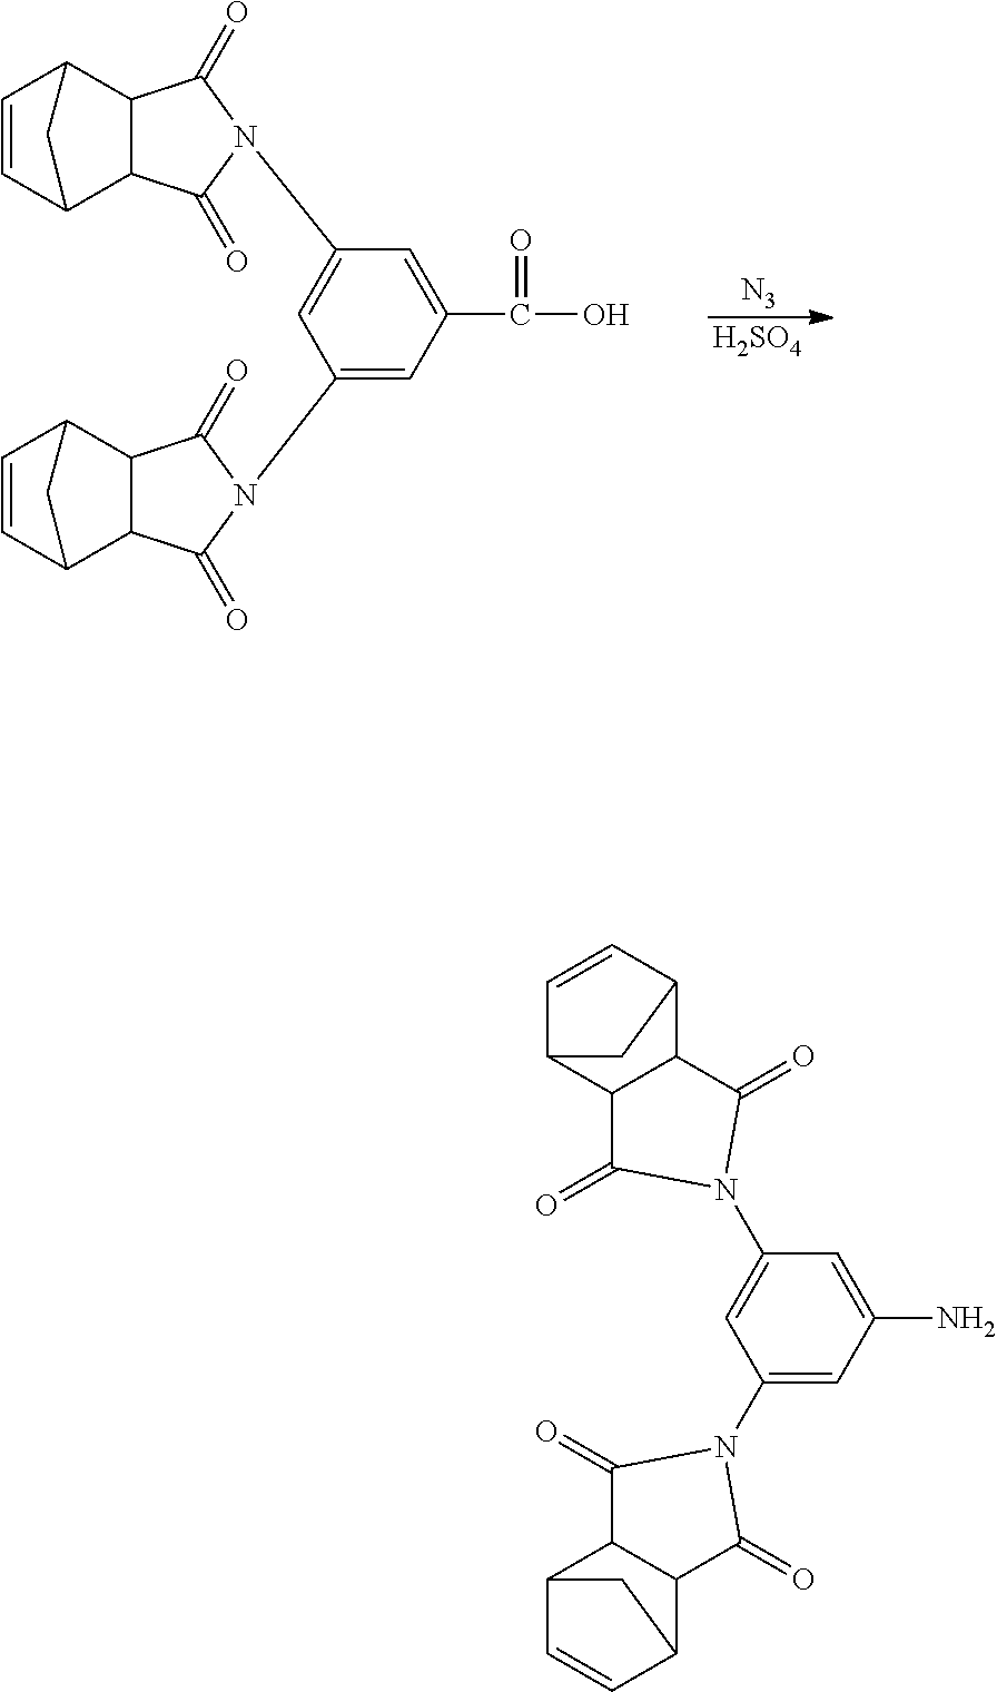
C1=CC2C3C(C1C2)C(=O)N(C1=CC(N2C(=O)C4C5C=CC(C4C2=O)C5)=CC(C(O)=O)=C1)C3=O.[N3].[H2SO4].C1(N2C(=O)C3C4C=CC(C3C2=O)C4)=CC(N)=CC(N2C(=O)C3C4C=CC(C3C2=O)C4)=C1
